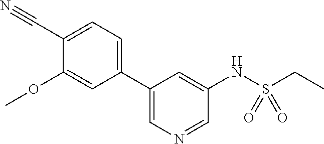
C1(OC)=CC(C2=CN=CC(NS(CC)(=O)=O)=C2)=CC=C1C#N
